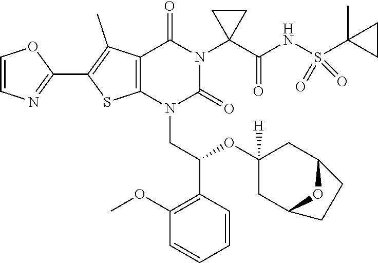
C12=C(N(CC(C3=C(OC)C=CC=C3)OC3([H])CC4OC(C3)CC4)C(=O)N(C3(C(=O)NS(C4(C)CC4)(=O)=O)CC3)C1=O)SC(C1=NC=CO1)=C2C
